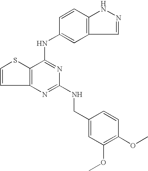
C12=C(C(NC3=CC4=C(C=C3)NN=C4)=NC(NCC3=CC(OC)=C(OC)C=C3)=N1)SC=C2
